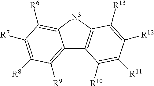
C12=C([R9])C([R8])=C([R7])C([R6])=C1[N3]C1=C2C([R10])=C([R11])C([R12])=C1[R13]
